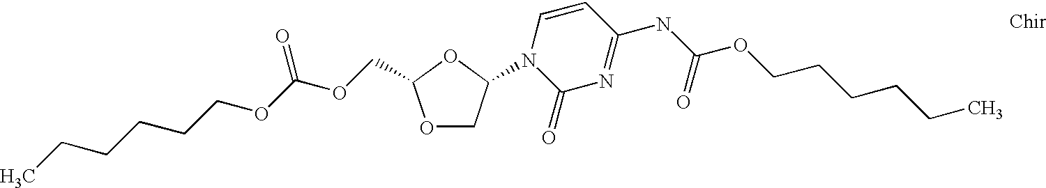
O1CC(N2C(=O)N=C(NC(OCCCCCC)=O)C=C2)OC1COC(OCCCCCC)=O
